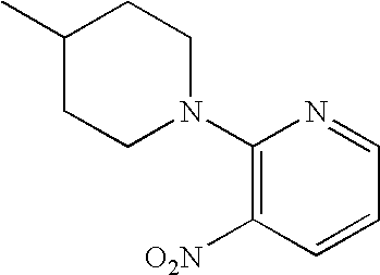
C1(C)CCN(C2=C([O2N])C=CC=N2)CC1
